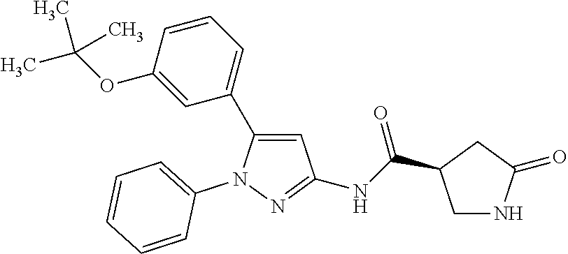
C1=C(C2=CC=CC(OC(C)(C)C)=C2)N(C2=CC=CC=C2)N=C1NC(=O)C1CNC(=O)C1
